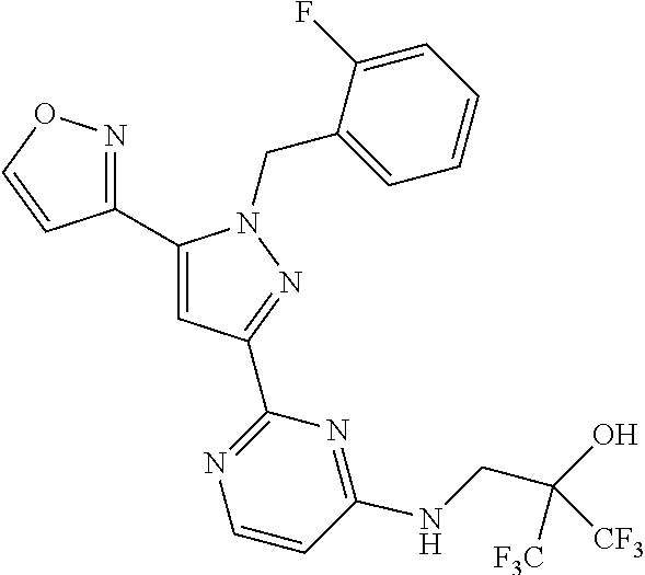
C1(C2=NOC=C2)=CC(C2=NC=CC(NCC(O)([F3C])[CF3])=N2)=NN1CC1=CC=CC=C1F
